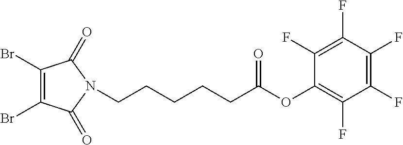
C1(Br)=C(Br)C(=O)N(CCCCCC(OC2=C(F)C(F)=C(F)C(F)=C2F)=O)C1=O
